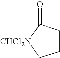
[CHCl2N]1CCCC1=O
